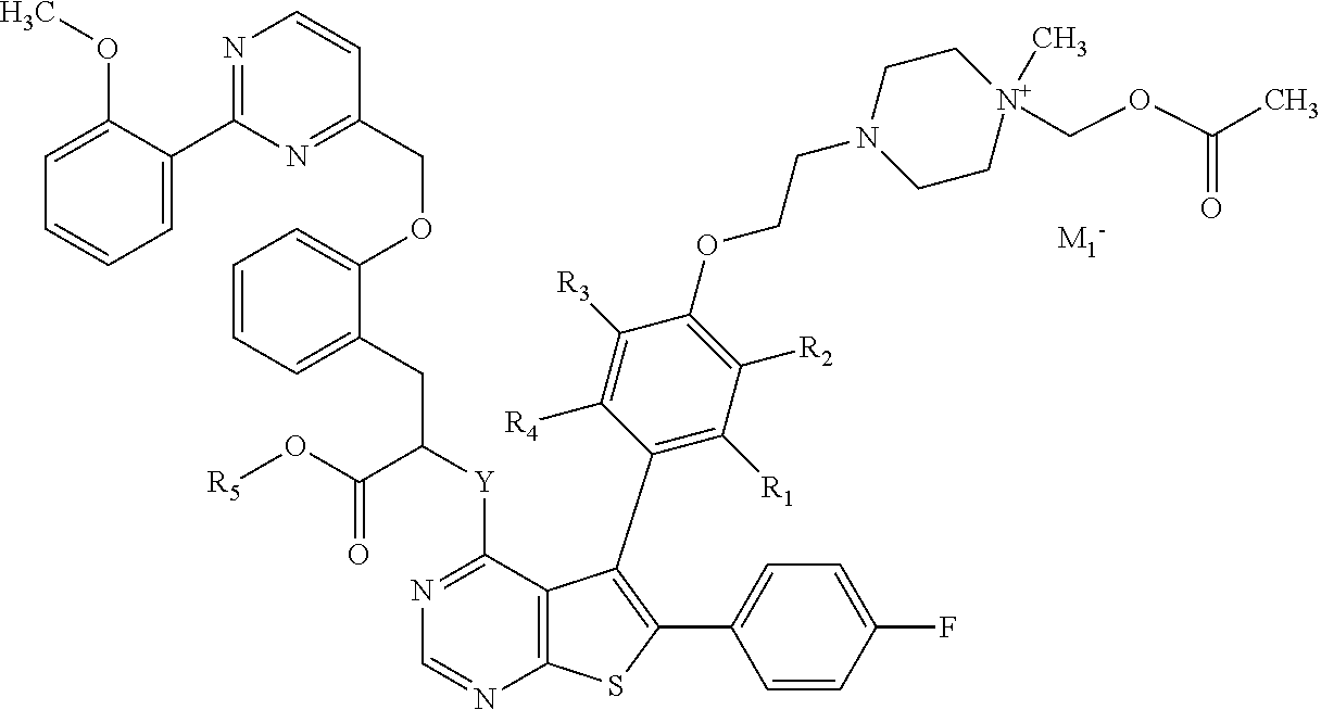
C12=C(N=CN=C1[Y]C(CC1=CC=CC=C1OCC1=NC(C3=CC=CC=C3OC)=NC=C1)C(O[R5])=O)SC(C1=CC=C(F)C=C1)=C2C1=C([R1])C([R2])=C(OCCN2CC[N+](COC(C)=O)(C)CC2)C([R3])=C1[R4]
